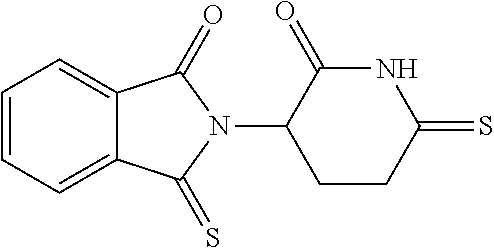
C1=CC=C2C(=C1)C(=O)N(C1CCC(=S)NC1=O)C2=S
